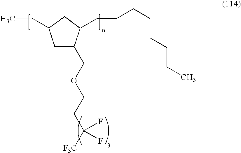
CCC1CC(COCCC([F3C])(F)F)C(CCCCCCCC)C1
